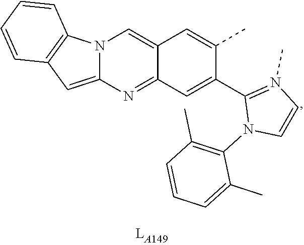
C12=NC3=CC4=C(N3C=C1C=C(C)C(C1=N(C)C=CN1C1=C(C)C=CC=C1C)=C2)C=CC=C4
